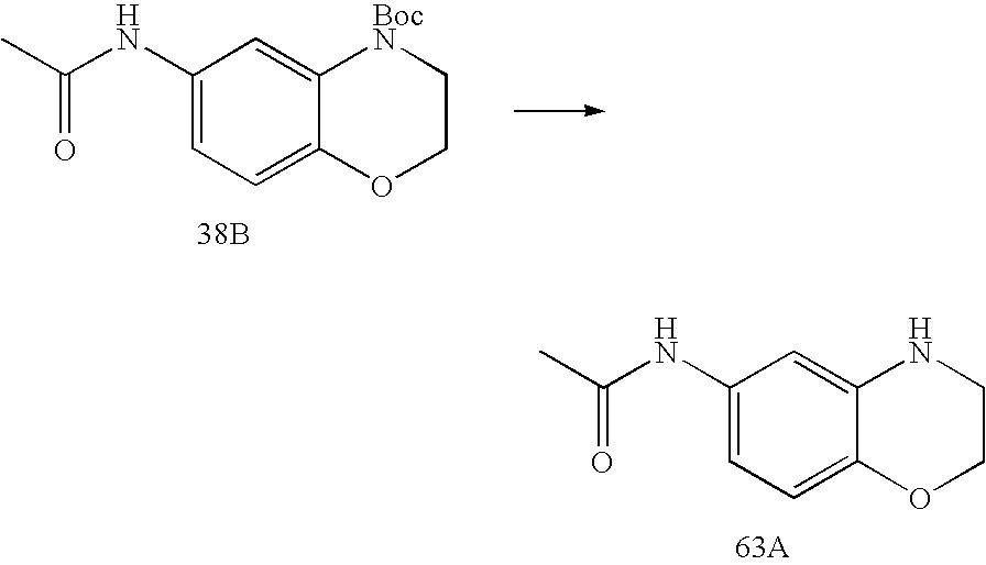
C1=C(NC(C)=O)C=C2C(=C1)OCC[BocN]2.[38B].C1=C(NC(C)=O)C=C2C(=C1)OCCN2.[63A]
